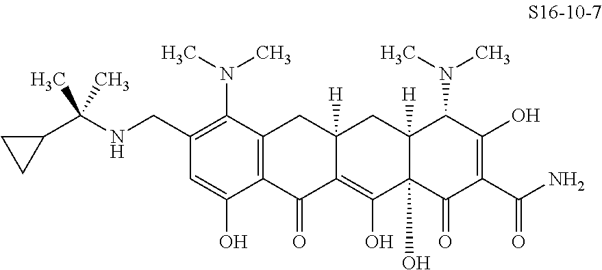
C1(CNC(C)(C)C2CC2)=C(N(C)C)C2=C(C(O)=C1)C(=O)C1=C(O)C3(O)C([H])(CC1([H])C2)C(N(C)C)C(O)=C(C(N)=O)C3=O
